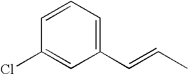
C1(C=CC)=CC=CC(Cl)=C1
